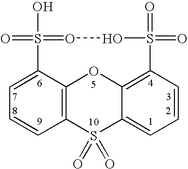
C12=C3C(=CC=C1)S(=O)(O)=OOS(=O)(=O)C1=C(C(=CC=C1)S2(=O)=O)O3
